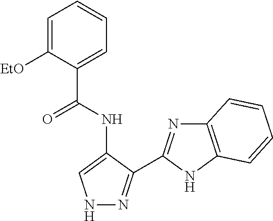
C1=C([EtO])C(C(NC2=CNN=C2C2=NC3=C(N2)C=CC=C3)=O)=CC=C1
